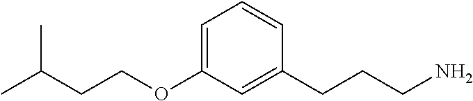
C1=C(OCCC(C)C)C=C(CCCN)C=C1
